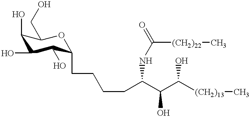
C1(O)C(CO)OC(CCCCC(C(C([(CH2)13]C)O)O)NC(=O)[(CH2)22]C)C(O)C1O
